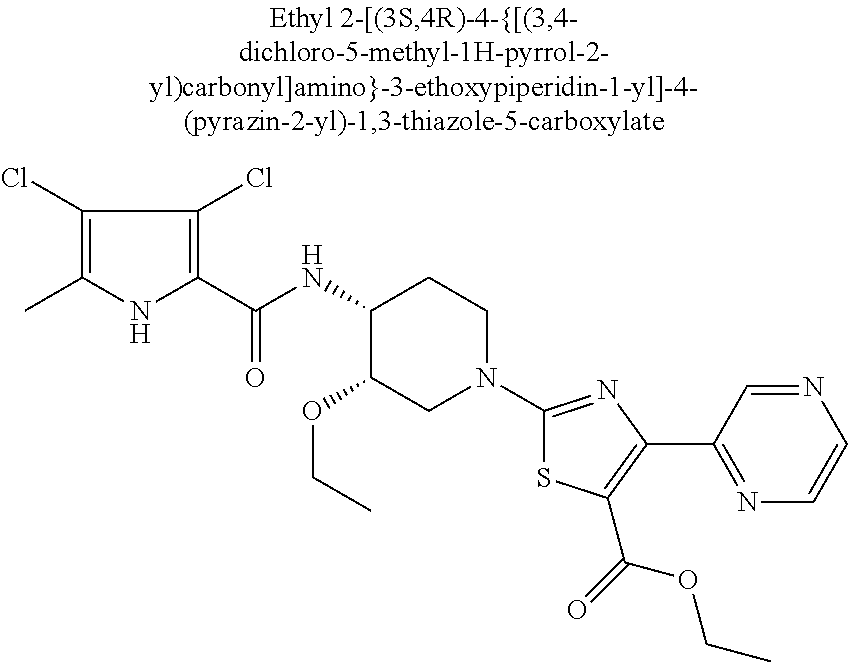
C(C)OC1C(NC(C2=C(Cl)C(Cl)=C(C)N2)=O)CCN(C2=NC(C3=NC=CN=C3)=C(C(=O)OCC)S2)C1
